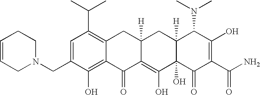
N1(CC2=CC(C(C)C)=C3C(=C2O)C(=O)C2=C(O)C4(O)C([H])(CC2([H])C3)C(N(C)C)C(O)=C(C(N)=O)C4=O)CCC=CC1
